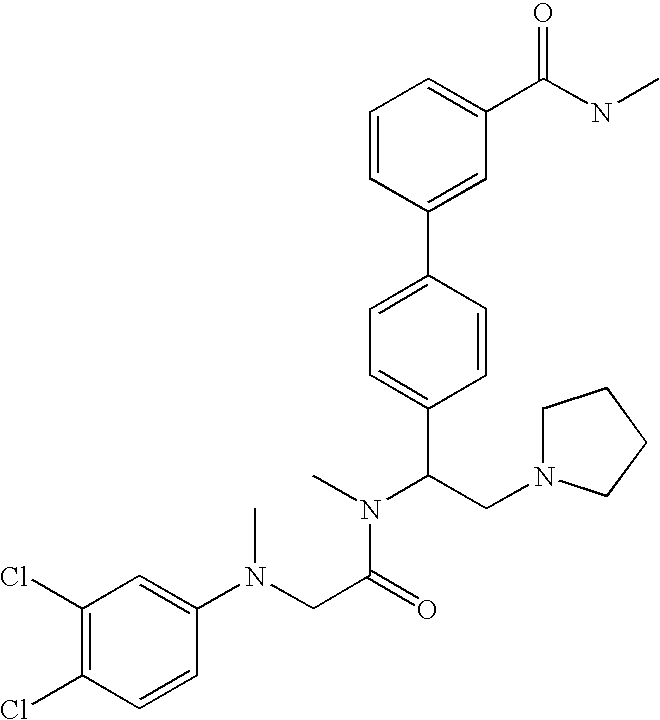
C1=CC(C2=CC=C(C(CN3CCCC3)N(C)C(CN(C3=CC(Cl)=C(Cl)C=C3)C)=O)C=C2)=CC(C(NC)=O)=C1
